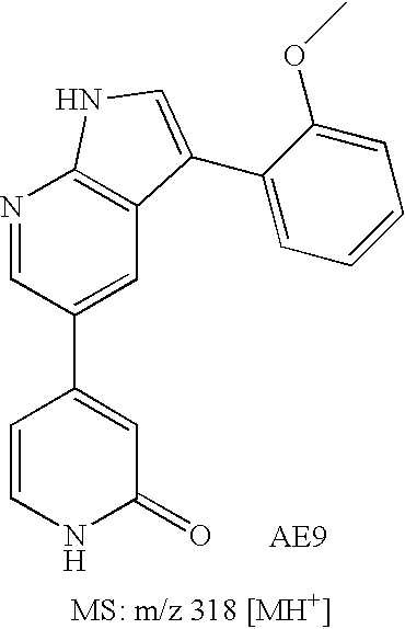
C1=CNC(=O)C=C1C1=CC2=C(N=C1)NC=C2C1=CC=CC=C1OC
